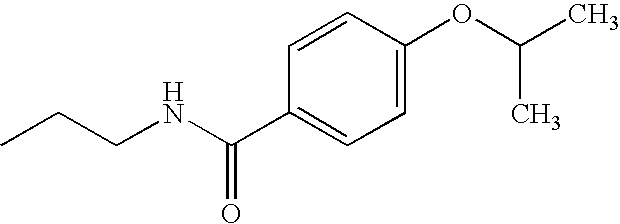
CCCNC(=O)C1=CC=C(OC(C)C)C=C1
